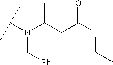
C(CC(OCC)=O)(N(C(C)C)C[Ph])C
